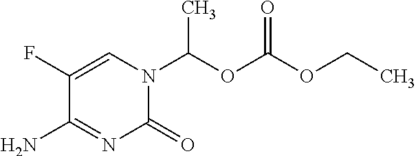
C1(=O)N(C(OC(OCC)=O)C)C=C(F)C(N)=N1
